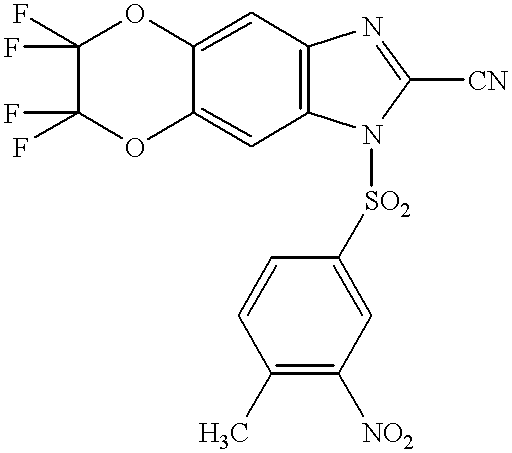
C1(F)(F)C(F)(F)OC2=CC3=C(C=C2O1)N=C([CN])N3[SO2]C1=CC([NO2])=C(C)C=C1
